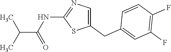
C1(CC2=CC(F)=C(F)C=C2)=CN=C(NC(=O)C(C)C)S1
